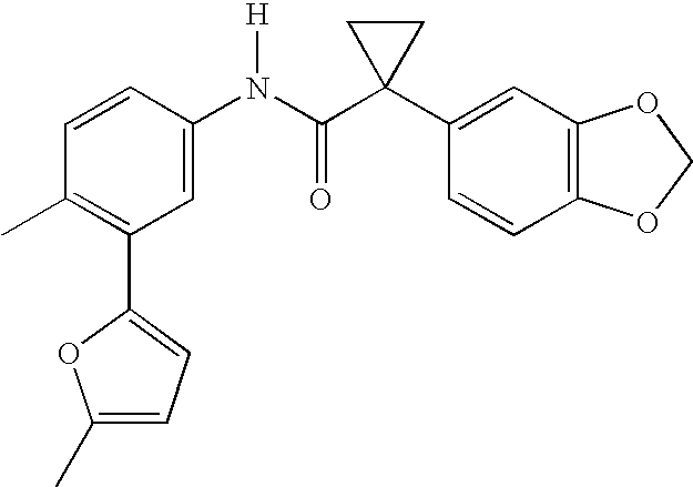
C1=CC(N(C(C2(C3=CC4=C(C=C3)OCO4)CC2)=O)[H])=CC(C2=CC=C(C)O2)=C1C
